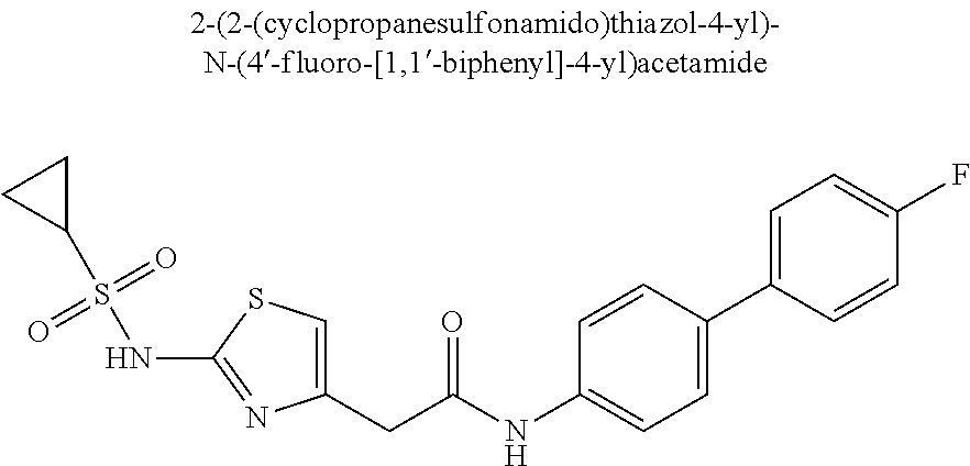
C1(CC(NC2=CC=C(C3=CC=C(F)C=C3)C=C2)=O)=CSC(NS(C2CC2)(=O)=O)=N1
